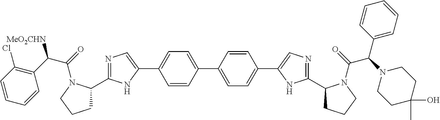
C1=CC(C2=CC=C(C3=CN=C(C4CCCN4C(=O)C(N4CCC(O)(C)CC4)C4=CC=CC=C4)N3)C=C2)=CC=C1C1=CN=C(C2CCCN2C(=O)C(C2=C(Cl)C=CC=C2)[MeO2CHN])N1
